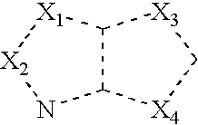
[X2]1NC2C([X1]1)[X3]C[X4]2
